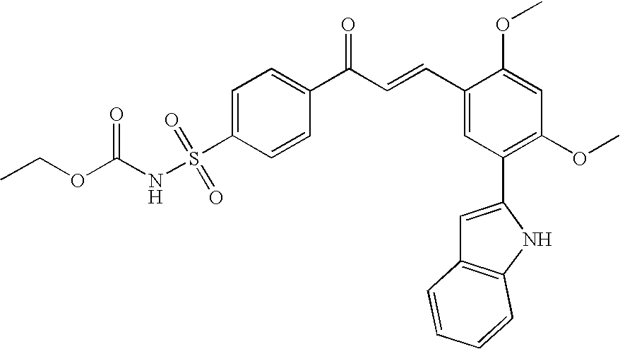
C1=CC(C(C=CC2=CC(C3=CC4=C(N3)C=CC=C4)=C(OC)C=C2OC)=O)=CC=C1S(=O)(=O)NC(OCC)=O
